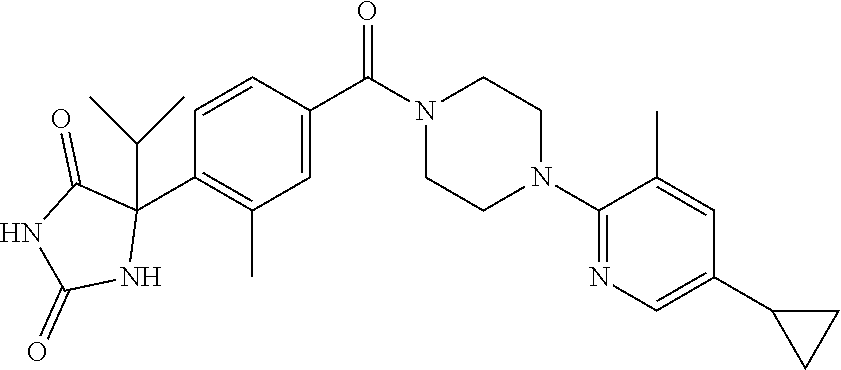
O=C(N1CCN(C2=NC=C(C3CC3)C=C2C)CC1)C1=CC(C)=C(C2(C(C)C)C(=O)NC(=O)N2)C=C1
